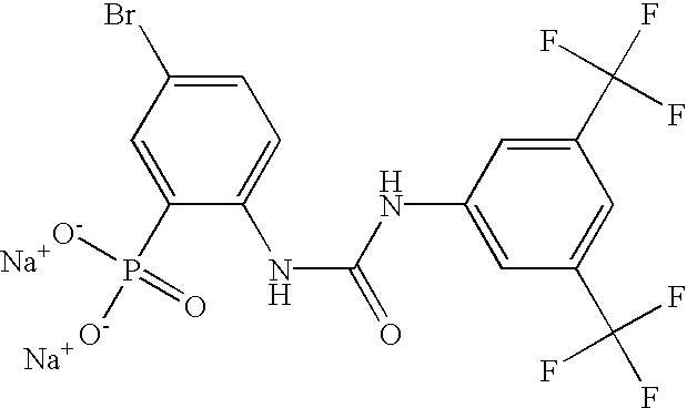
C1(P([O-])(=O)[O-])=CC(Br)=CC=C1NC(=O)NC1=CC(C(F)(F)F)=CC(C(F)(F)F)=C1.[Na].[Na]
